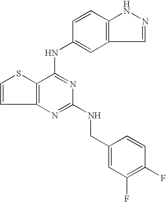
C12=C(C(NC3=CC4=C(C=C3)NN=C4)=NC(NCC3=CC(F)=C(F)C=C3)=N1)SC=C2
